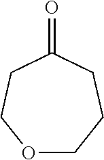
O1CCCC(=O)CC1
